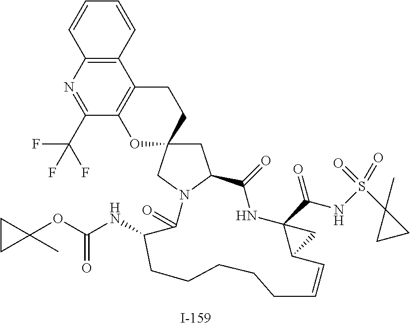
C1=CC2=C(C=C1)C1=C(C(C(F)(F)F)=N2)OC2(CC1)CC1N(C2)C(=O)C(NC(=O)OC2(C)CC2)CCCCCC=CC2C(C(NS(C3(C)CC3)(=O)=O)=O)(NC1=O)C2
